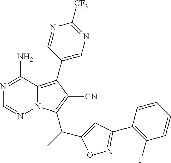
N1=C(N)C2=C(C3=CN=C([CF3])N=C3)C([CN])=C(C(C3=CC(C4=C(F)C=CC=C4)=NO3)C)N2N=C1
